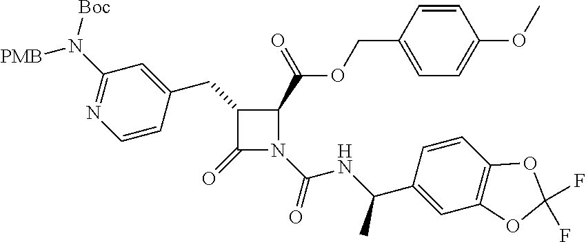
C1(CC2=CC(N([Boc])[PMB])=NC=C2)C(=O)N(C(=O)NC(C2=CC3=C(C=C2)OC(F)(F)O3)C)C1C(=O)OCC1=CC=C(OC)C=C1
